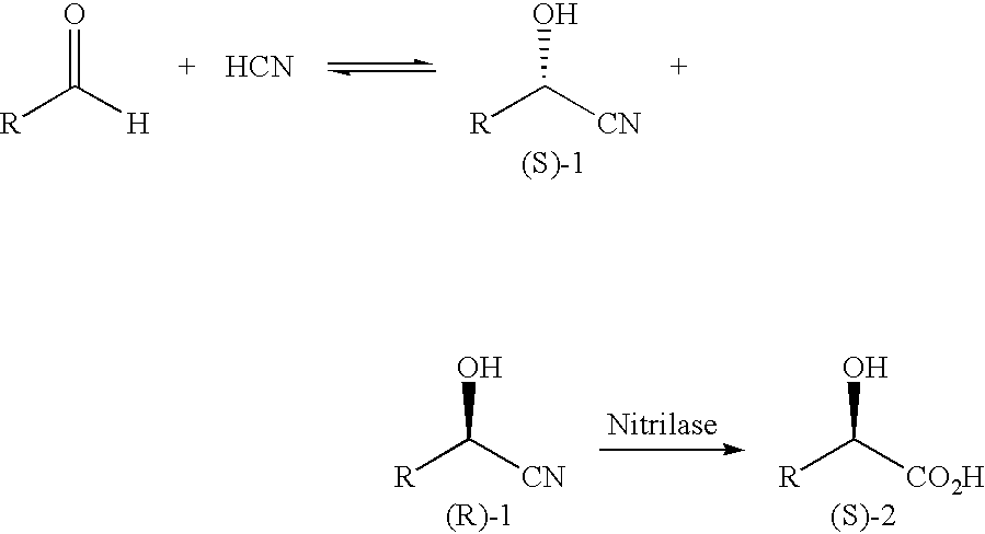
[R]C([H])=O.[HCN].[R]C([CN])O.[R]C([CN])O.[R]C([CO2H])O
